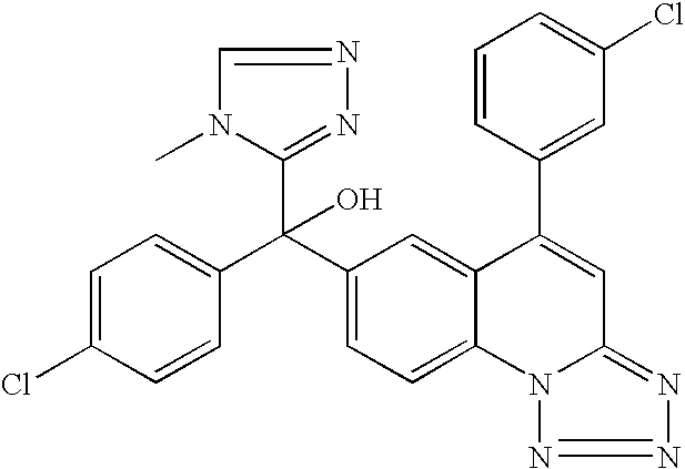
C1=CC(C(C2=CC=C3C(=C2)C(C2=CC(Cl)=CC=C2)=CC2=NN=NN32)(C2=NN=CN2C)O)=CC=C1Cl
